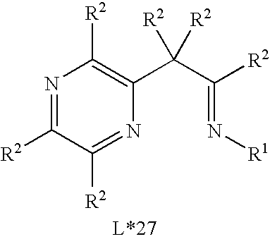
C1(C(C(=N[R1])[R2])([R2])[R2])=C([R2])N=C([R2])C([R2])=N1
